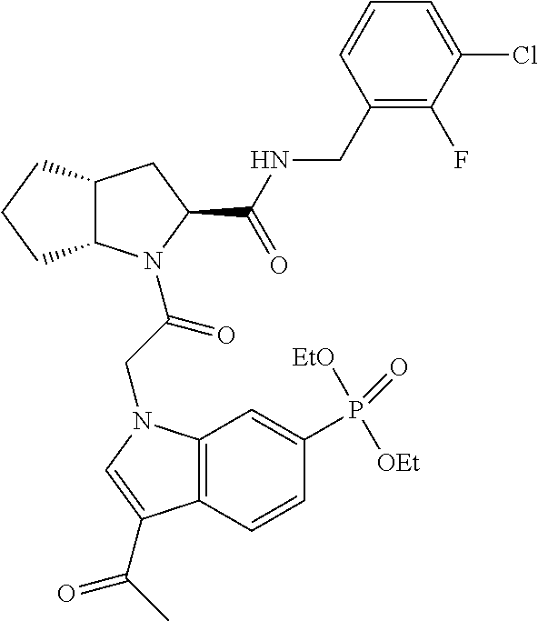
C1(CNC(=O)C2CC3C(CCC3)N2C(=O)CN2C3=C(C=CC(P([EtO])([OEt])=O)=C3)C(C(C)=O)=C2)=C(F)C(Cl)=CC=C1
